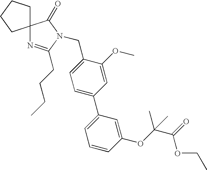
C1=C(CN2C(CCCC)=NC3(C2=O)CCCC3)C(OC)=CC(C2=CC=CC(OC(C(=O)OCC)(C)C)=C2)=C1
